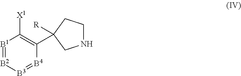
[B1]1=[B2][B3]=[B4]C(C2([R])CCNC2)=C1[X1]
